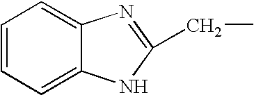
C1=CC=C2C(=C1)N=C(CC)N2
